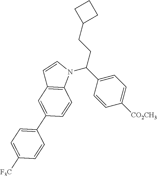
C1([CO2CH3])=CC=C(C(N2C=CC3=C2C=CC(C2=CC=C([F3C])C=C2)=C3)CCC2CCC2)C=C1
